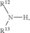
[R13]N([R12])[H]
